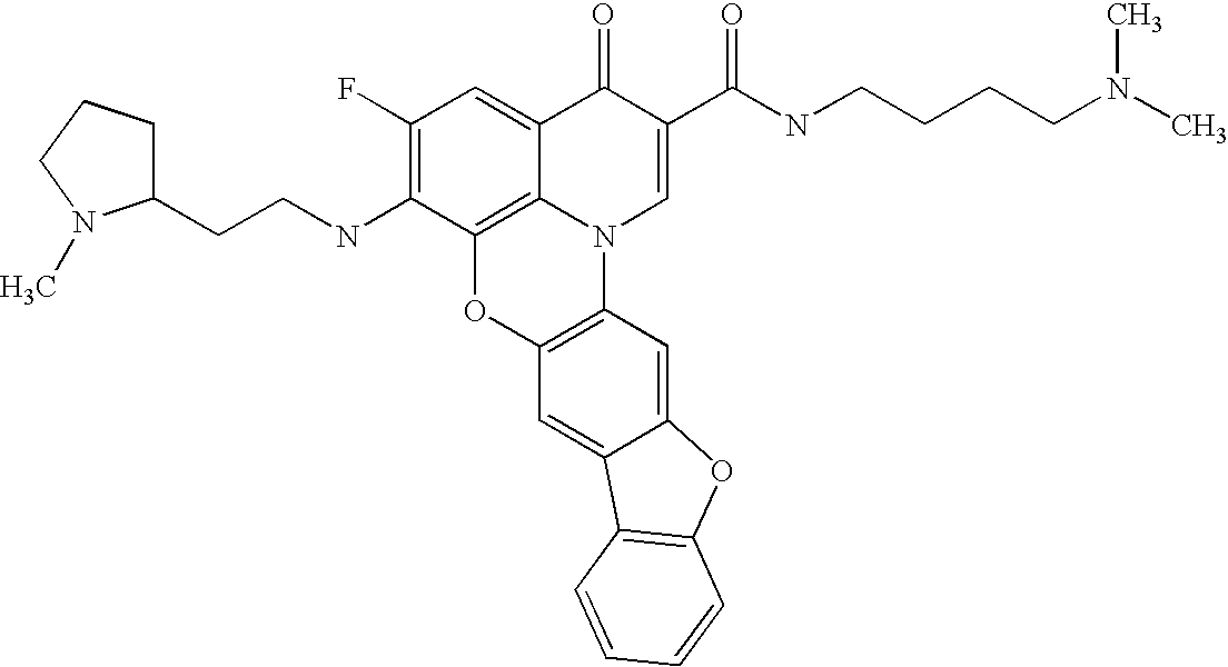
C1(F)=C(NCCC2CCCN2C)C2=C3C(=C1)C(=O)C(C(NCCCCN(C)C)=O)=CN3C1=C(O2)C=C2C(=C1)OC1=C2C=CC=C1
